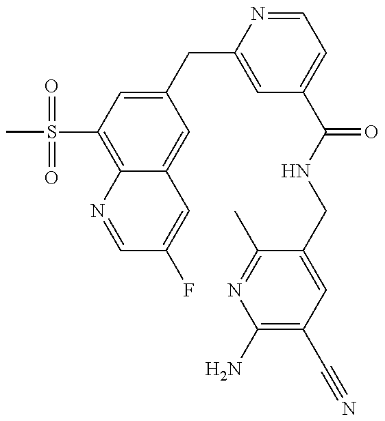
CS(C1=C2C(=CC(CC3=CC(C(=O)NCC4=CC(C#N)=C(N)N=C4C)=CC=N3)=C1)C=C(F)C=N2)(=O)=O
